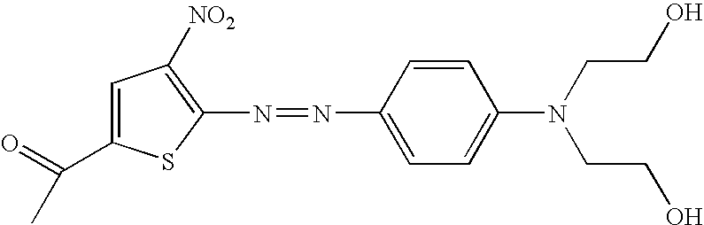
C1(N=NC2=CC=C(N(CCO)CCO)C=C2)=C([NO2])C=C(C(=O)C)S1
